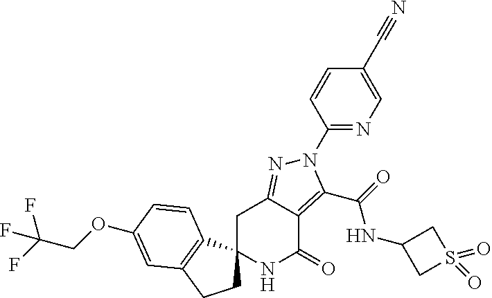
C1C2=NN(C3=NC=C(C#N)C=C3)C(C(=O)NC3CS(=O)(=O)C3)=C2C(=O)NC12CCC1=C2C=CC(OCC(F)(F)F)=C1
